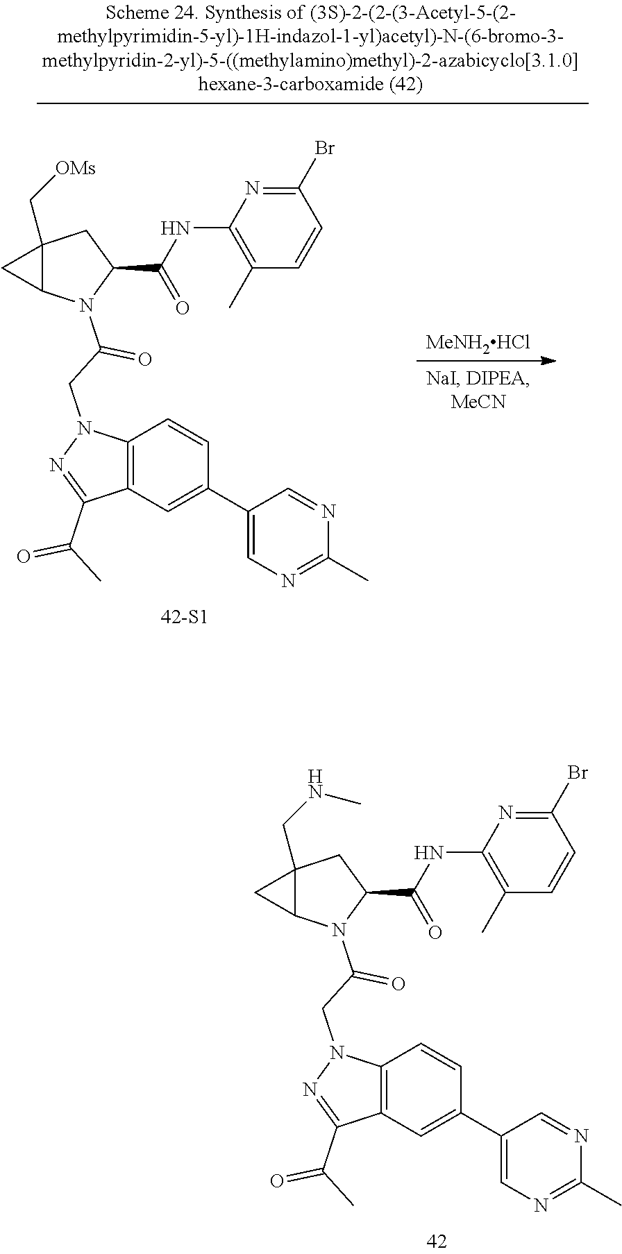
C12(CNC)C(C1)N(C(CN1C3=C(C=C(C4=CN=C(C)N=C4)C=C3)C(C(C)=O)=N1)=O)C(C(=O)NC1=C(C)C=CC(Br)=N1)C2.C12(C[OMs])C(C1)N(C(CN1C3=C(C=C(C4=CN=C(C)N=C4)C=C3)C(C(C)=O)=N1)=O)C(C(=O)NC1=C(C)C=CC(Br)=N1)C2.[MeNH2HCl]
